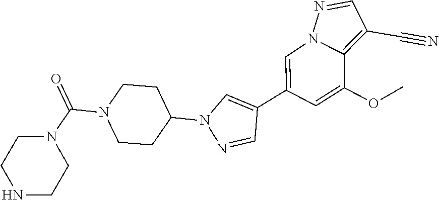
C1(C2=CN3C(=C(C#N)C=N3)C(OC)=C2)=CN(C2CCN(C(=O)N3CCNCC3)CC2)N=C1
